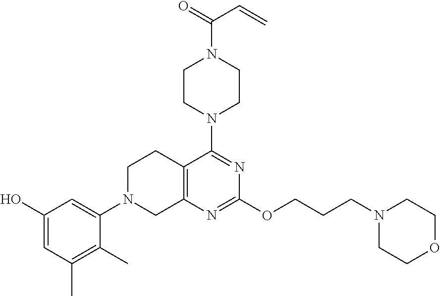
C12=C(N=C(OCCCN3CCOCC3)N=C1N1CCN(C(=O)C=C)CC1)CN(C1=CC(O)=CC(C)=C1C)CC2
